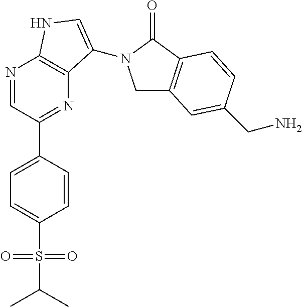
C1=C(S(=O)(=O)C(C)C)C=CC(C2=NC3=C(N=C2)NC=C3N2CC3=C(C2=O)C=CC(CN)=C3)=C1
